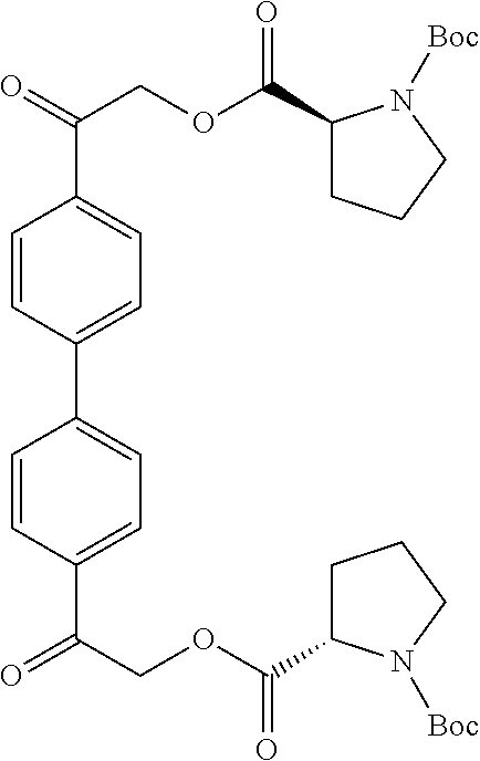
C1=CC(C2=CC=C(C(COC(C3CCCN3[Boc])=O)=O)C=C2)=CC=C1C(=O)COC(C1CCCN1[Boc])=O
